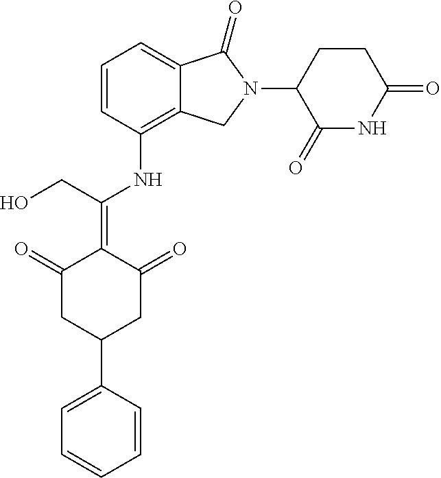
C12=C(NC(=C3C(=O)CC(C4=CC=CC=C4)CC3=O)CO)C=CC=C1C(=O)N(C1C(=O)NC(=O)CC1)C2
